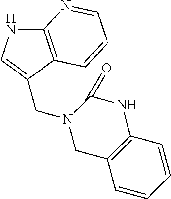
C12=C(C(CN3CC4=C(NC3=O)C=CC=C4)=CN1)C=CC=N2
